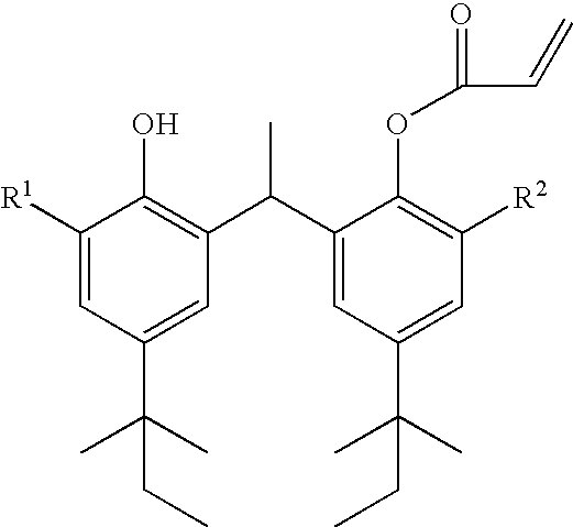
C1([R1])=CC(C(C)(C)CC)=CC(C(C2=CC(C(C)(C)CC)=CC([R2])=C2OC(=O)C=C)C)=C1O
